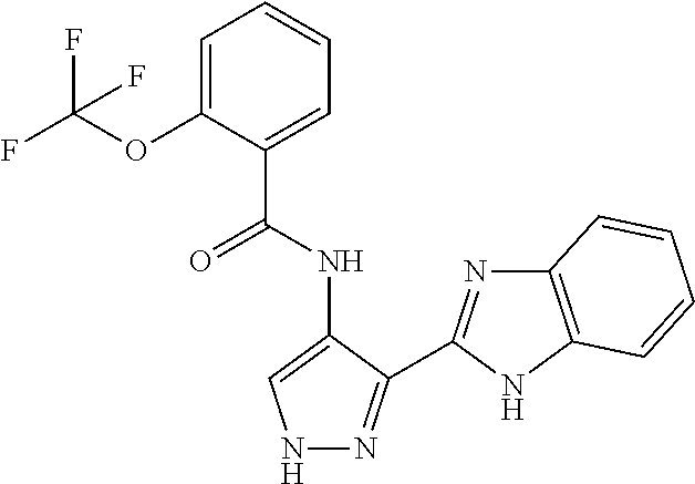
C1=C(OC(F)(F)F)C(C(NC2=CNN=C2C2=NC3=C(N2)C=CC=C3)=O)=CC=C1
